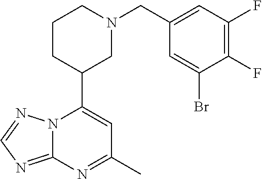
N12C(=NC=N1)N=C(C)C=C2C1CN(CC2=CC(F)=C(F)C(Br)=C2)CCC1
